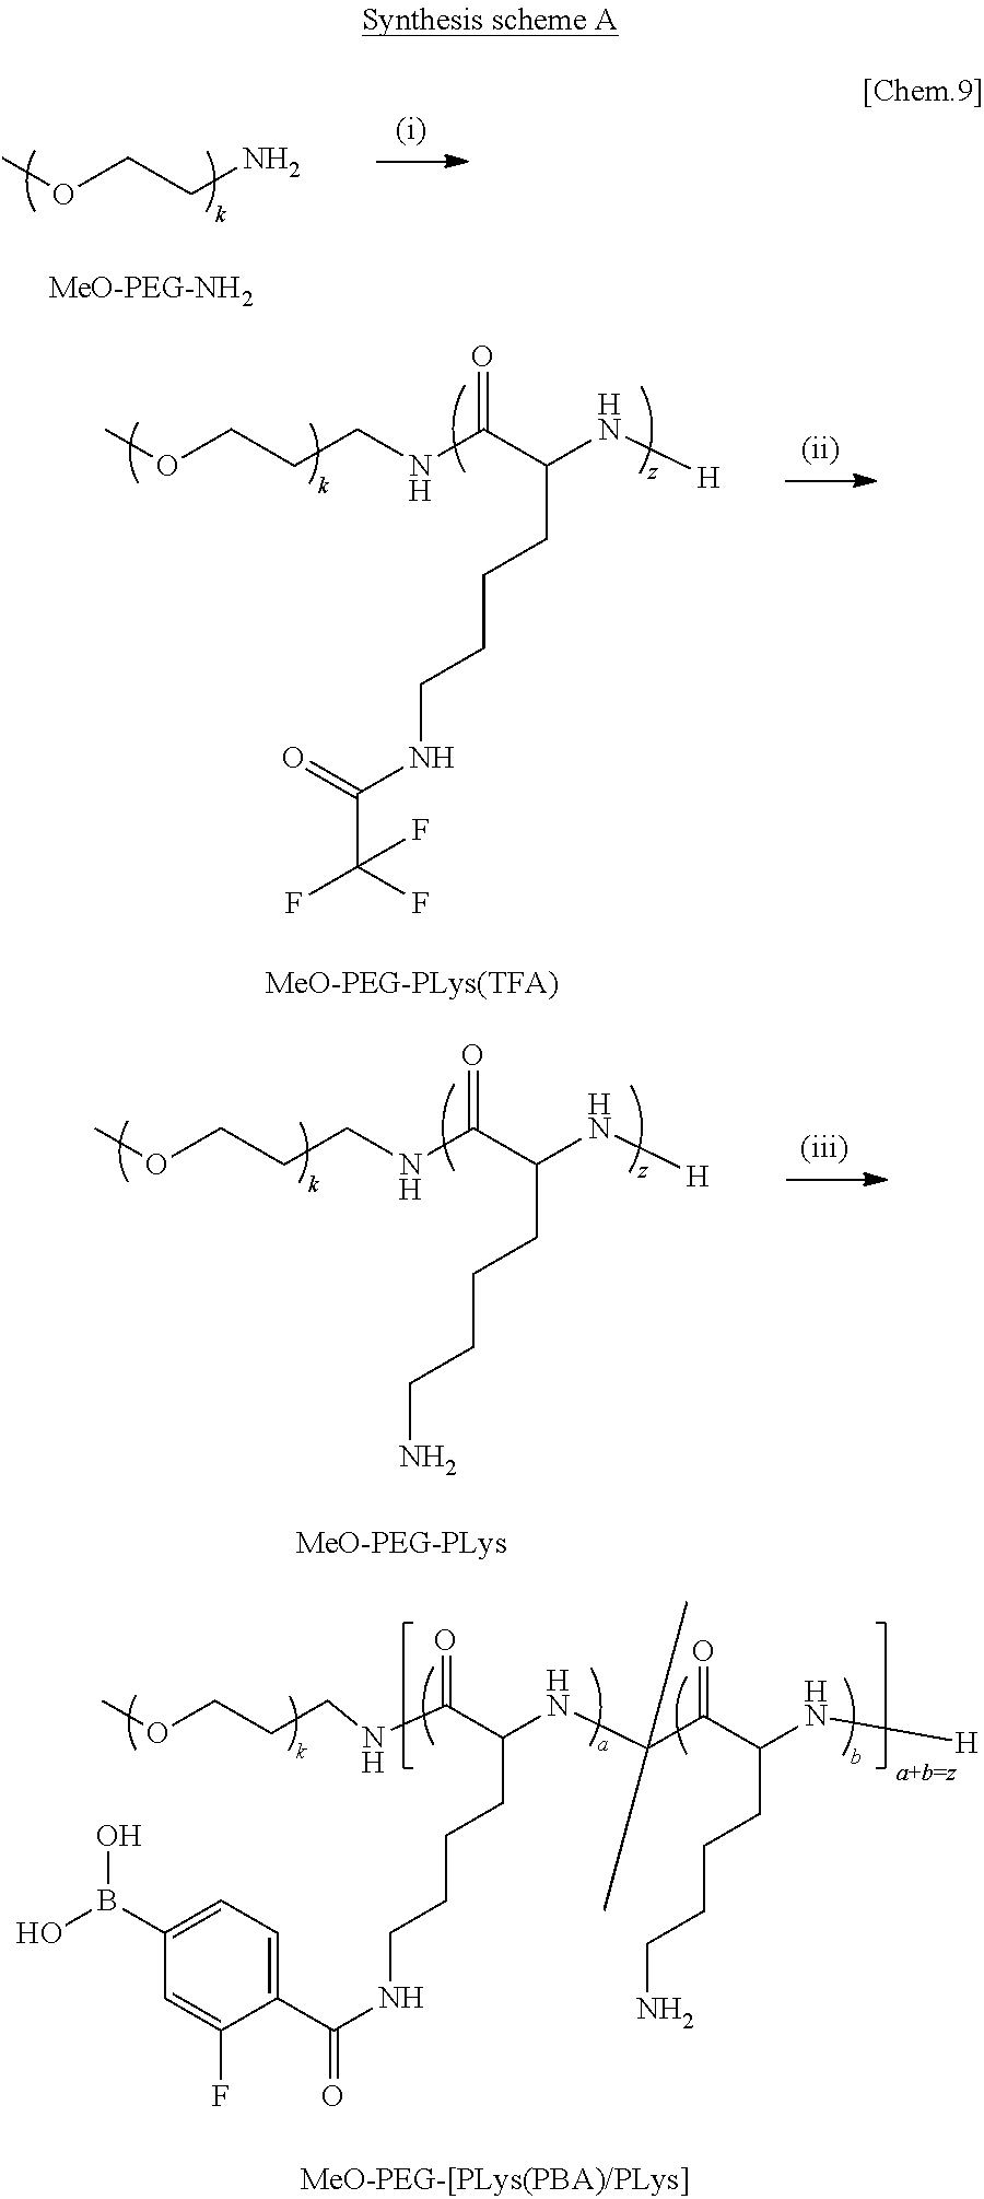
COCCN.COCCCNC(C(N[H])CCCCNC(=O)C(F)(F)F)=O.COCCCNC(C(N[H])CCCCN)=O.COCCCNC(C(NCC(C(N[H])CCCCN)=O)CCCCNC(C1=CC=C(B(O)O)C=C1F)=O)=O
